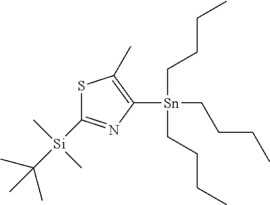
[Si](C)(C)(C(C)(C)C)C1=NC([Sn](CCCC)(CCCC)CCCC)=C(C)S1
